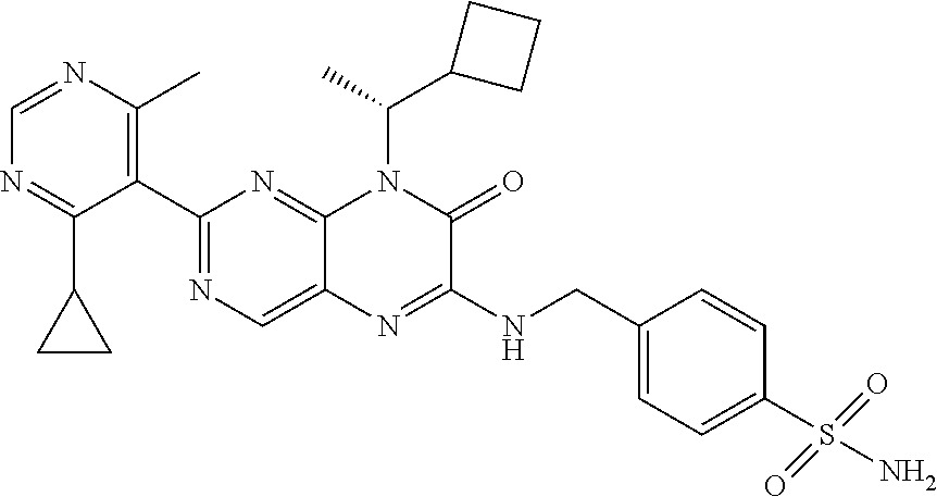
C1(C2=NC=C3C(=N2)N(C(C)C2CCC2)C(=O)C(NCC2=CC=C(S(N)(=O)=O)C=C2)=N3)=C(C)N=CN=C1C1CC1
